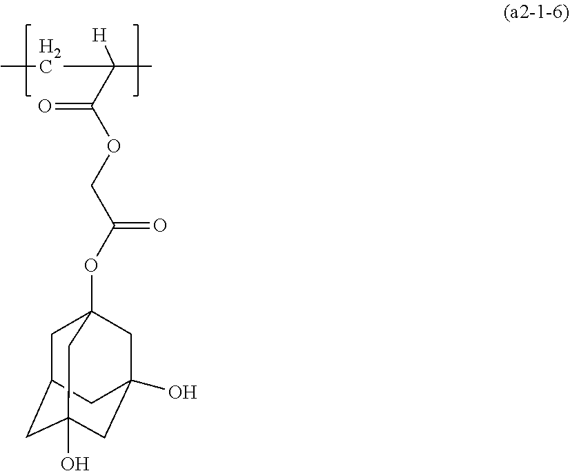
CCC(C)([H])C(OCC(OC12CC3CC(O)(CC(O)(C1)C3)C2)=O)=O
